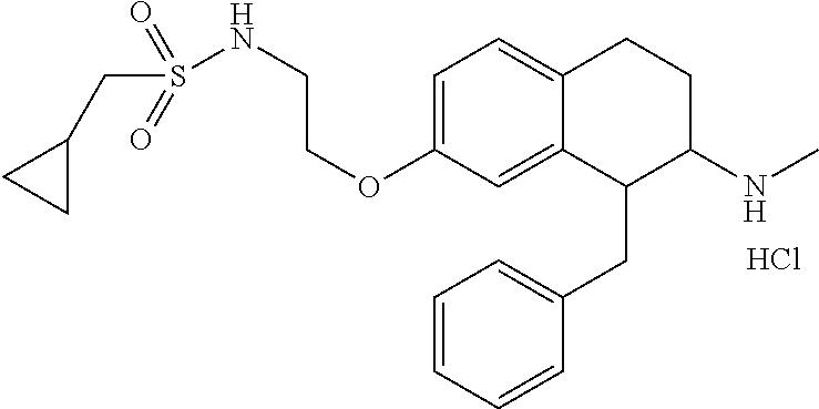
O(C1=CC=C2C(=C1)C(CC1=CC=CC=C1)C(NC)CC2)CCNS(=O)(=O)CC1CC1.Cl
